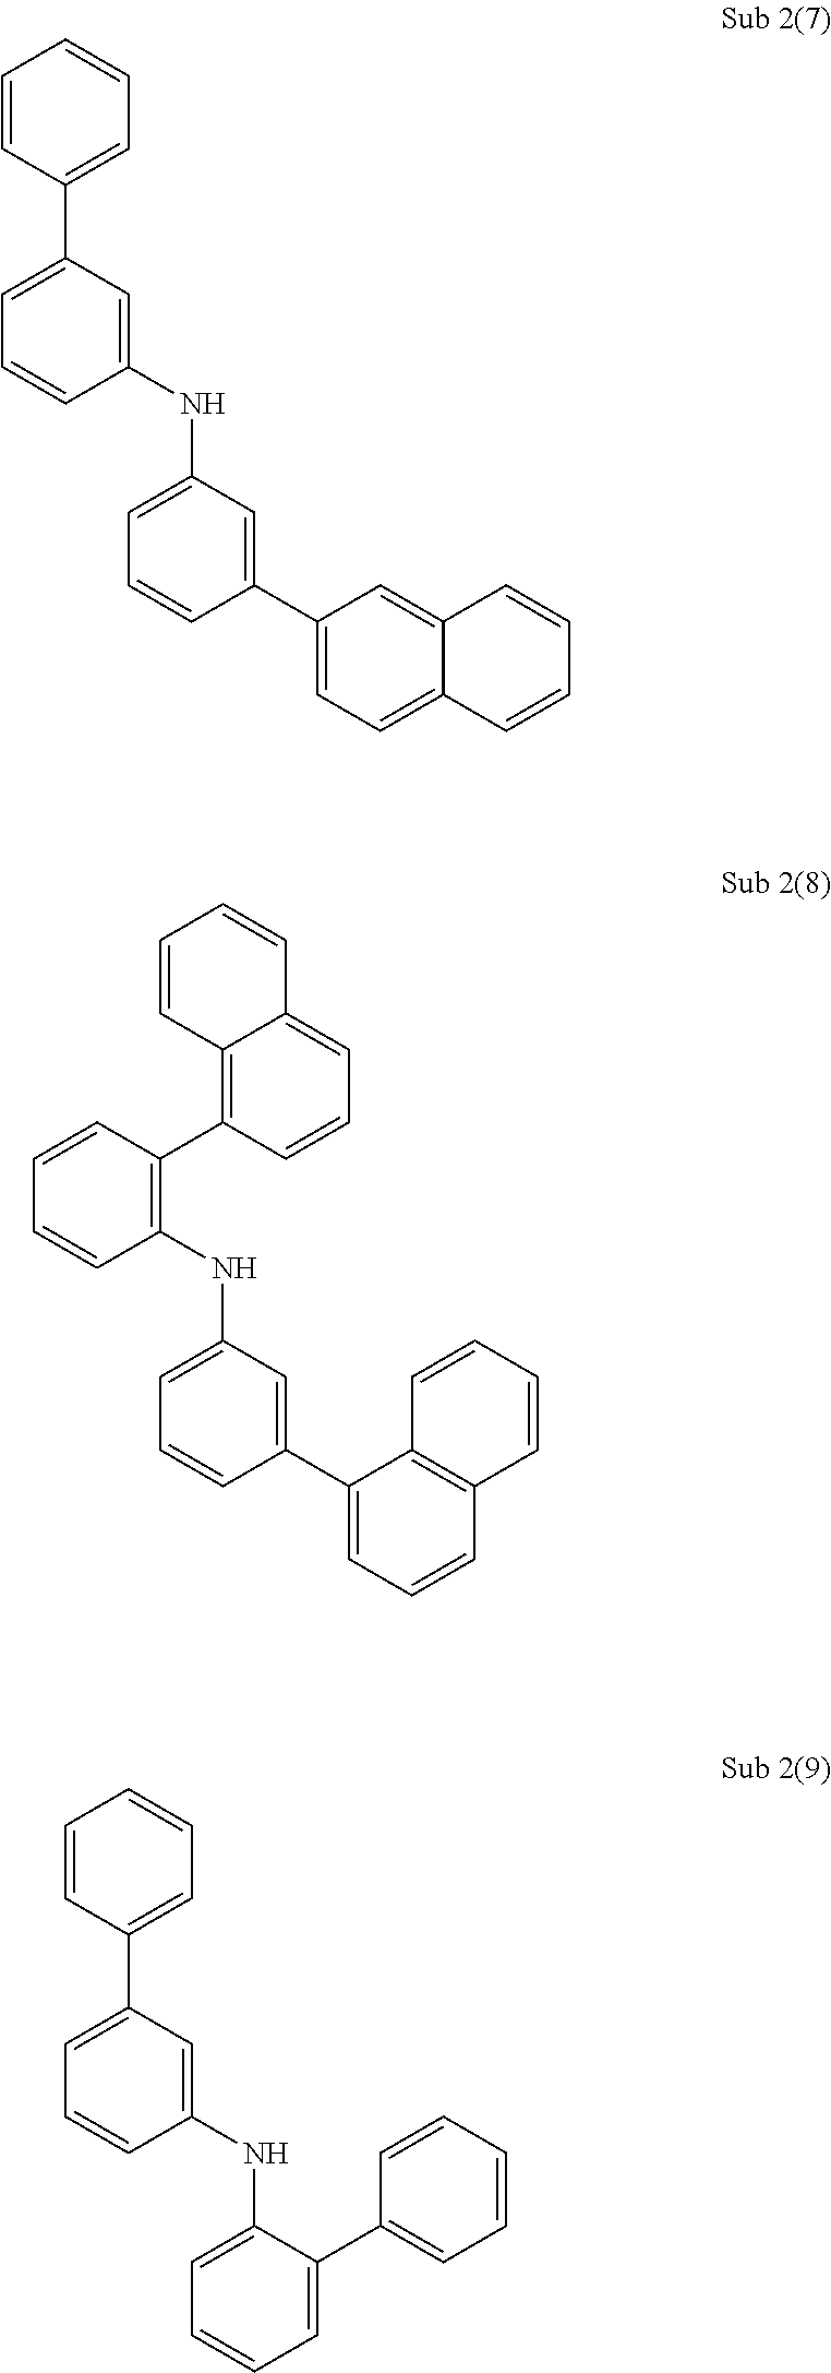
C1=C(C2=CC=CC=C2)C=C(NC2=CC=CC(C3=CC=C4C(=C3)C=CC=C4)=C2)C=C1.C1=CC(C2=C3C(=CC=C2)C=CC=C3)=C(NC2=CC=CC(C3=CC=CC4=C3C=CC=C4)=C2)C=C1.C1=C(C2=CC=CC=C2)C=C(NC2=CC=CC=C2C2=CC=CC=C2)C=C1
